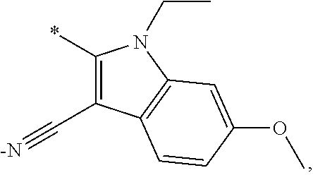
C1(*)=C(C#[-N])C2=C(N1CC)C=C(OC)C=C2
